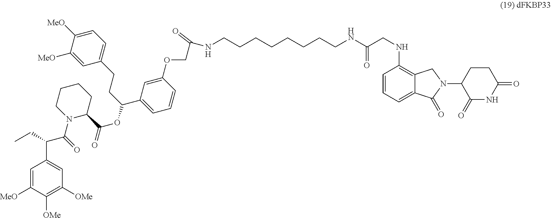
C1=C([MeO])C([OMe])=C([OMe])C=C1C(C(N1C(C(OC(CCC2=CC=C([MeO])C([MeO])=C2)C2=CC=CC(OCC(=O)NCCCCCCCCNC(CNC3=C4C(=CC=C3)C(=O)N(C3C(=O)NC(=O)CC3)C4)=O)=C2)=O)CCCC1)=O)CC
